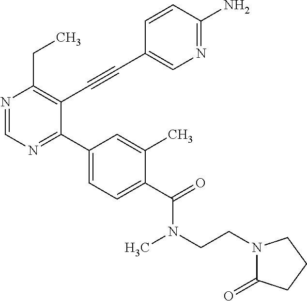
N1=CN=C(C2=CC=C(C(=O)N(CCN3C(=O)CCC3)C)C(C)=C2)C(C#CC2=CN=C(N)C=C2)=C1CC
